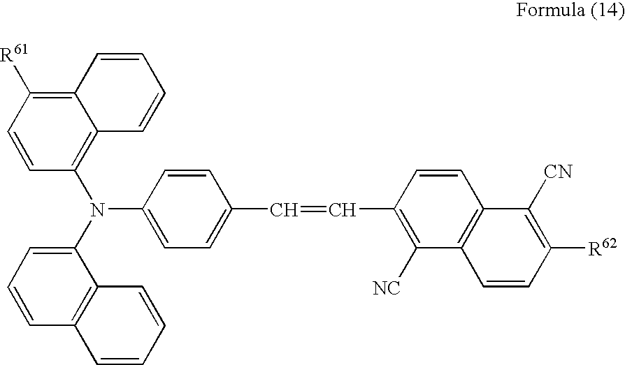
C1=CC(N(C2=C3C(=C([R61])C=C2)C=CC=C3)C2=CC=CC3=C2C=CC=C3)=CC=C1C=CC1=C([NC])C2=C(C=C1)C([CN])=C([R62])C=C2
